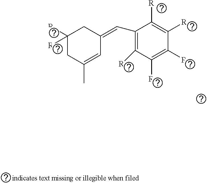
C1([R])([R])CC(C)=CC(=CC2=C([R])C([R])=C([R])C([R])=C2[R])C1
